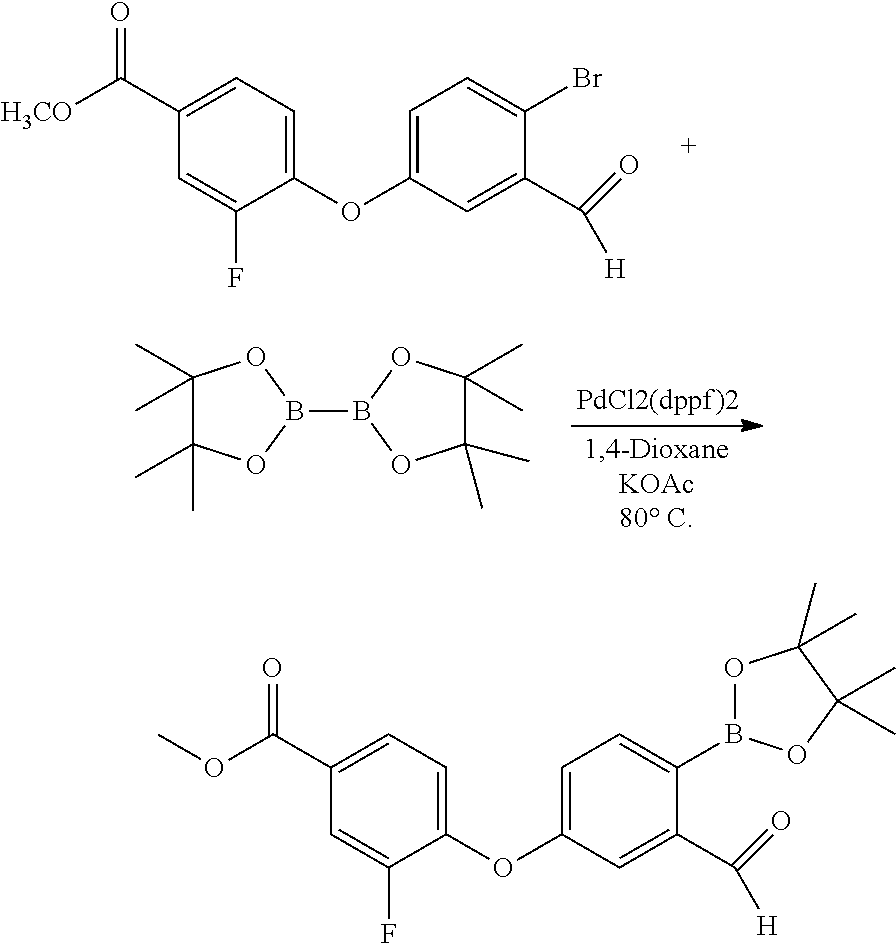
C1=C(OC2=CC=C(C([H3CO])=O)C=C2F)C=C(C([H])=O)C(Br)=C1.C1(C)(C)C(C)(C)OB(B2OC(C)(C)C(C)(C)O2)O1.C1=C(OC2=CC=C(C(OC)=O)C=C2F)C=C(C([H])=O)C(B2OC(C)(C)C(C)(C)O2)=C1
